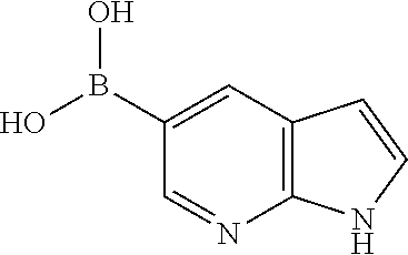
C1(B(O)O)=CC2=C(N=C1)NC=C2
